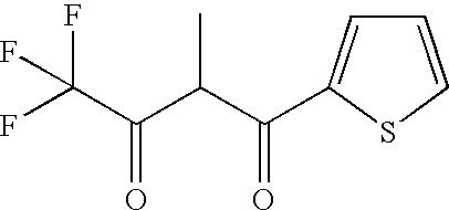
C1=CSC(C(C(C(=O)C(F)(F)F)C)=O)=C1
